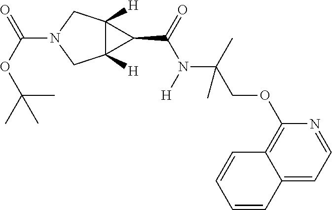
N1(C(OC(C)(C)C)=O)CC2([H])C([H])(C1)C2C(=O)N([H])C(C)(COC1=C2C(=CC=N1)C=CC=C2)C
